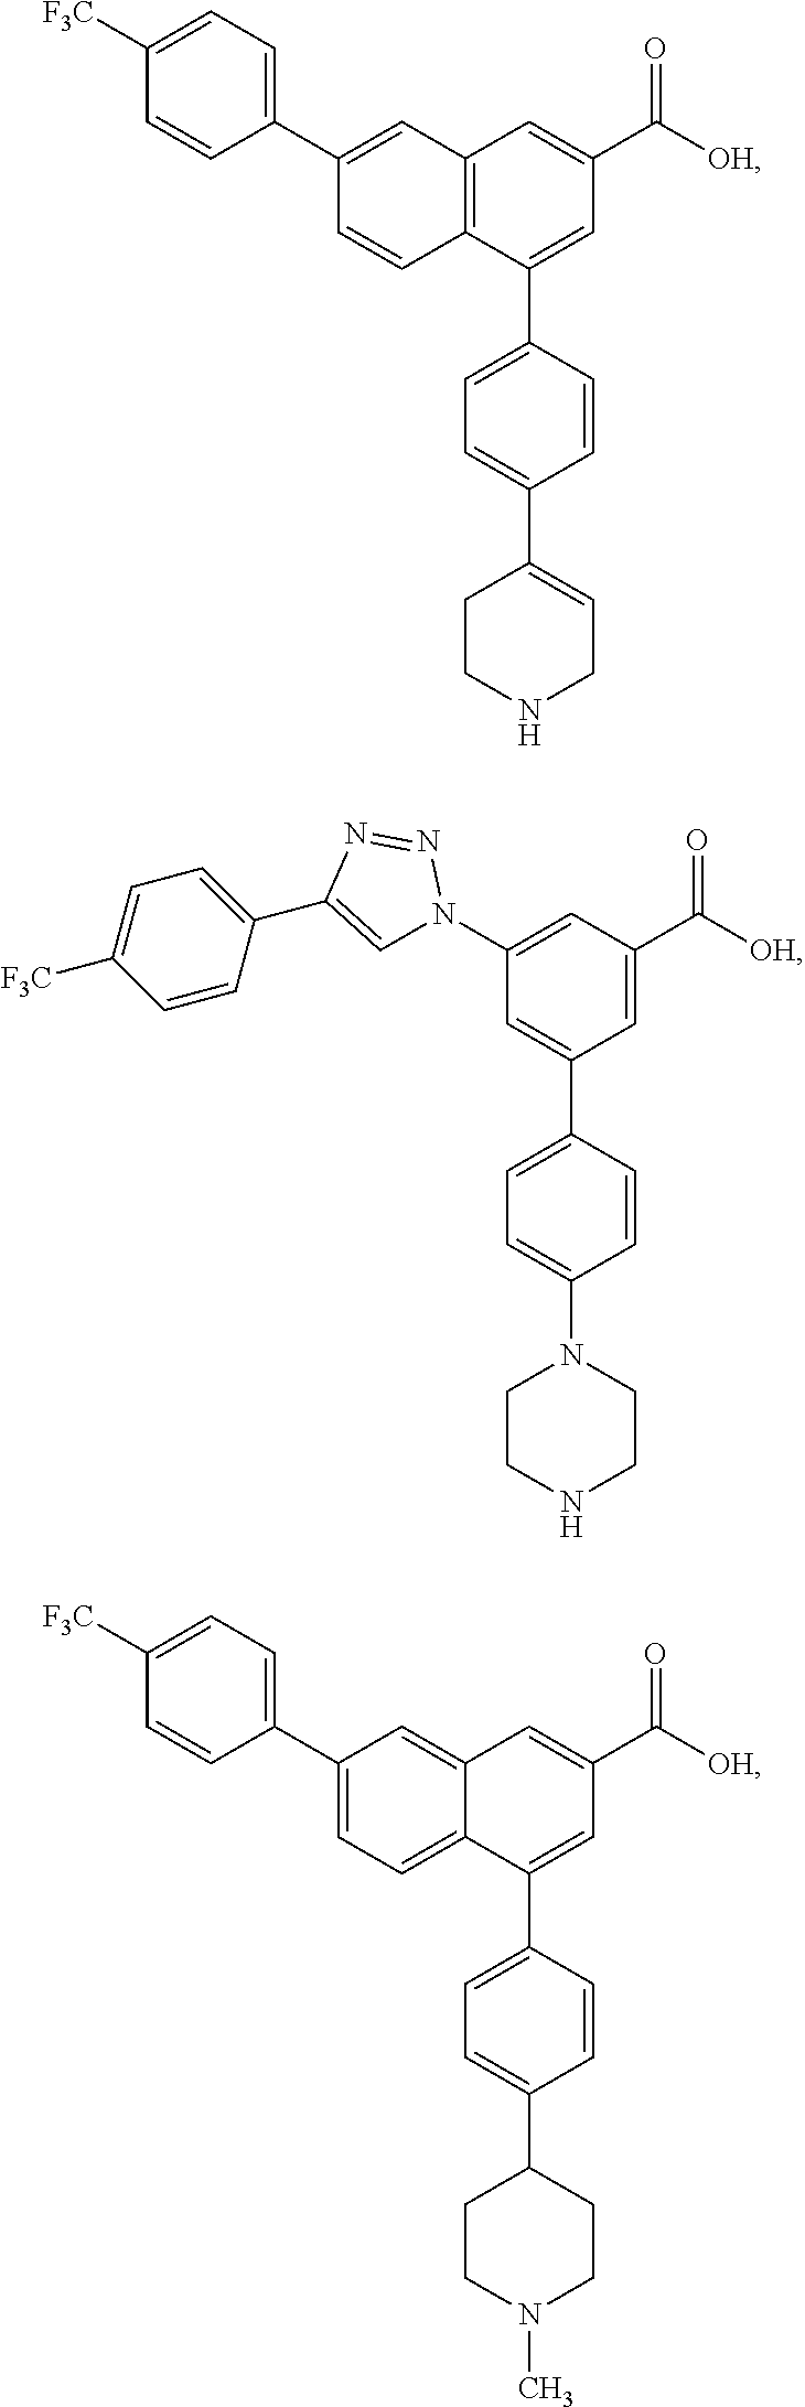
C12=C(C(C3=CC=C(C4=CCNCC4)C=C3)=CC(C([OH])=O)=C1)C=CC(C1=CC=C([F3C])C=C1)=C2.C1(N2C=C(C3=CC=C([F3C])C=C3)N=N2)=CC(C([OH])=O)=CC(C2=CC=C(N3CCNCC3)C=C2)=C1.C12=CC(C3=CC=C([F3C])C=C3)=CC=C1C(C1=CC=C(C3CCN(C)CC3)C=C1)=CC(C([OH])=O)=C2
